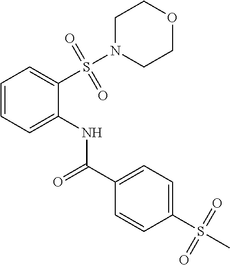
C1N(S(C2=CC=CC=C2NC(C2=CC=C(S(=O)(=O)C)C=C2)=O)(=O)=O)CCOC1
